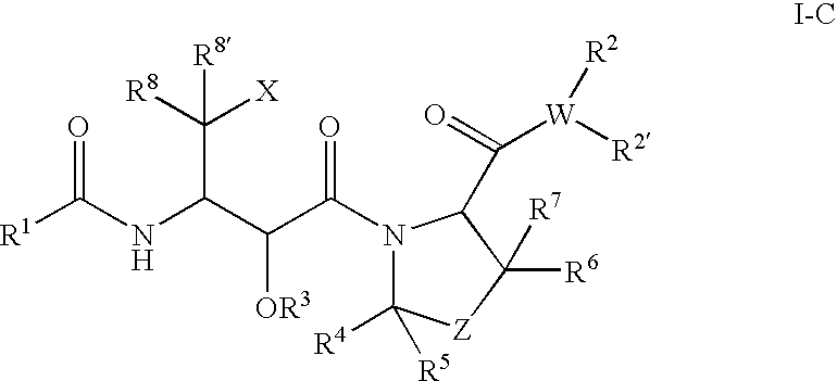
[R1]C(NC(C(C(=O)N1C([R4])([R5])[Z]C([R6])([R7])C1C(=O)[W]([R2])[R2])[OR3])C([X])([R8])[R8])=O
